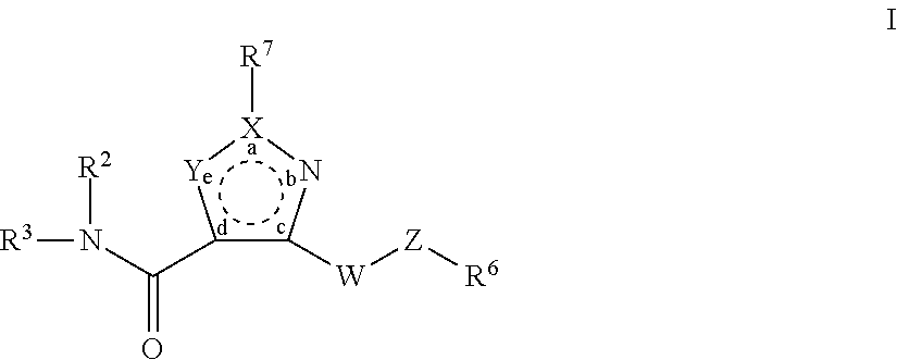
[R3]N([R2])C(=O)c1c([W][Z][R6])n[X]([R7]):[Y]1
